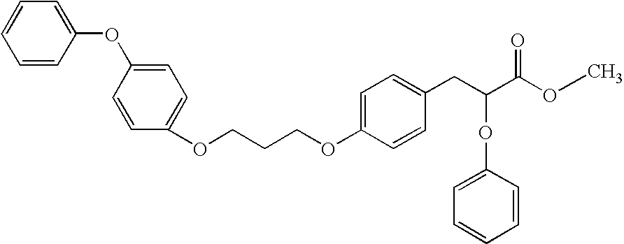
C1=C(OCCCOC2=CC=C(OC3=CC=CC=C3)C=C2)C=CC(CC(C(OC)=O)OC2=CC=CC=C2)=C1
